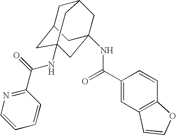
N1=C(C(=O)NC23CC4CC(CC(NC(C5=CC6=C(C=C5)OC=C6)=O)(C2)C4)C3)C=CC=C1
